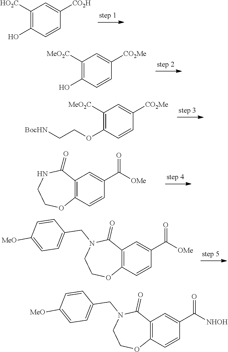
C1([HO2C])=C(O)C=CC([CO2H])=C1.C1(O)=C([MeO2C])C=C([CO2Me])C=C1.C1(OCC[BocHN])=C([MeO2C])C=C([CO2Me])C=C1.C1=C(C(=O)[OMe])C=CC2=C1C(=O)NCCO2.O1CCN(CC2=CC=C([MeO])C=C2)C(=O)C2=C1C=CC(C(=O)[OMe])=C2.O1CCN(CC2=CC=C([MeO])C=C2)C(=O)C2=C1C=CC(C(=O)[NHOH])=C2
